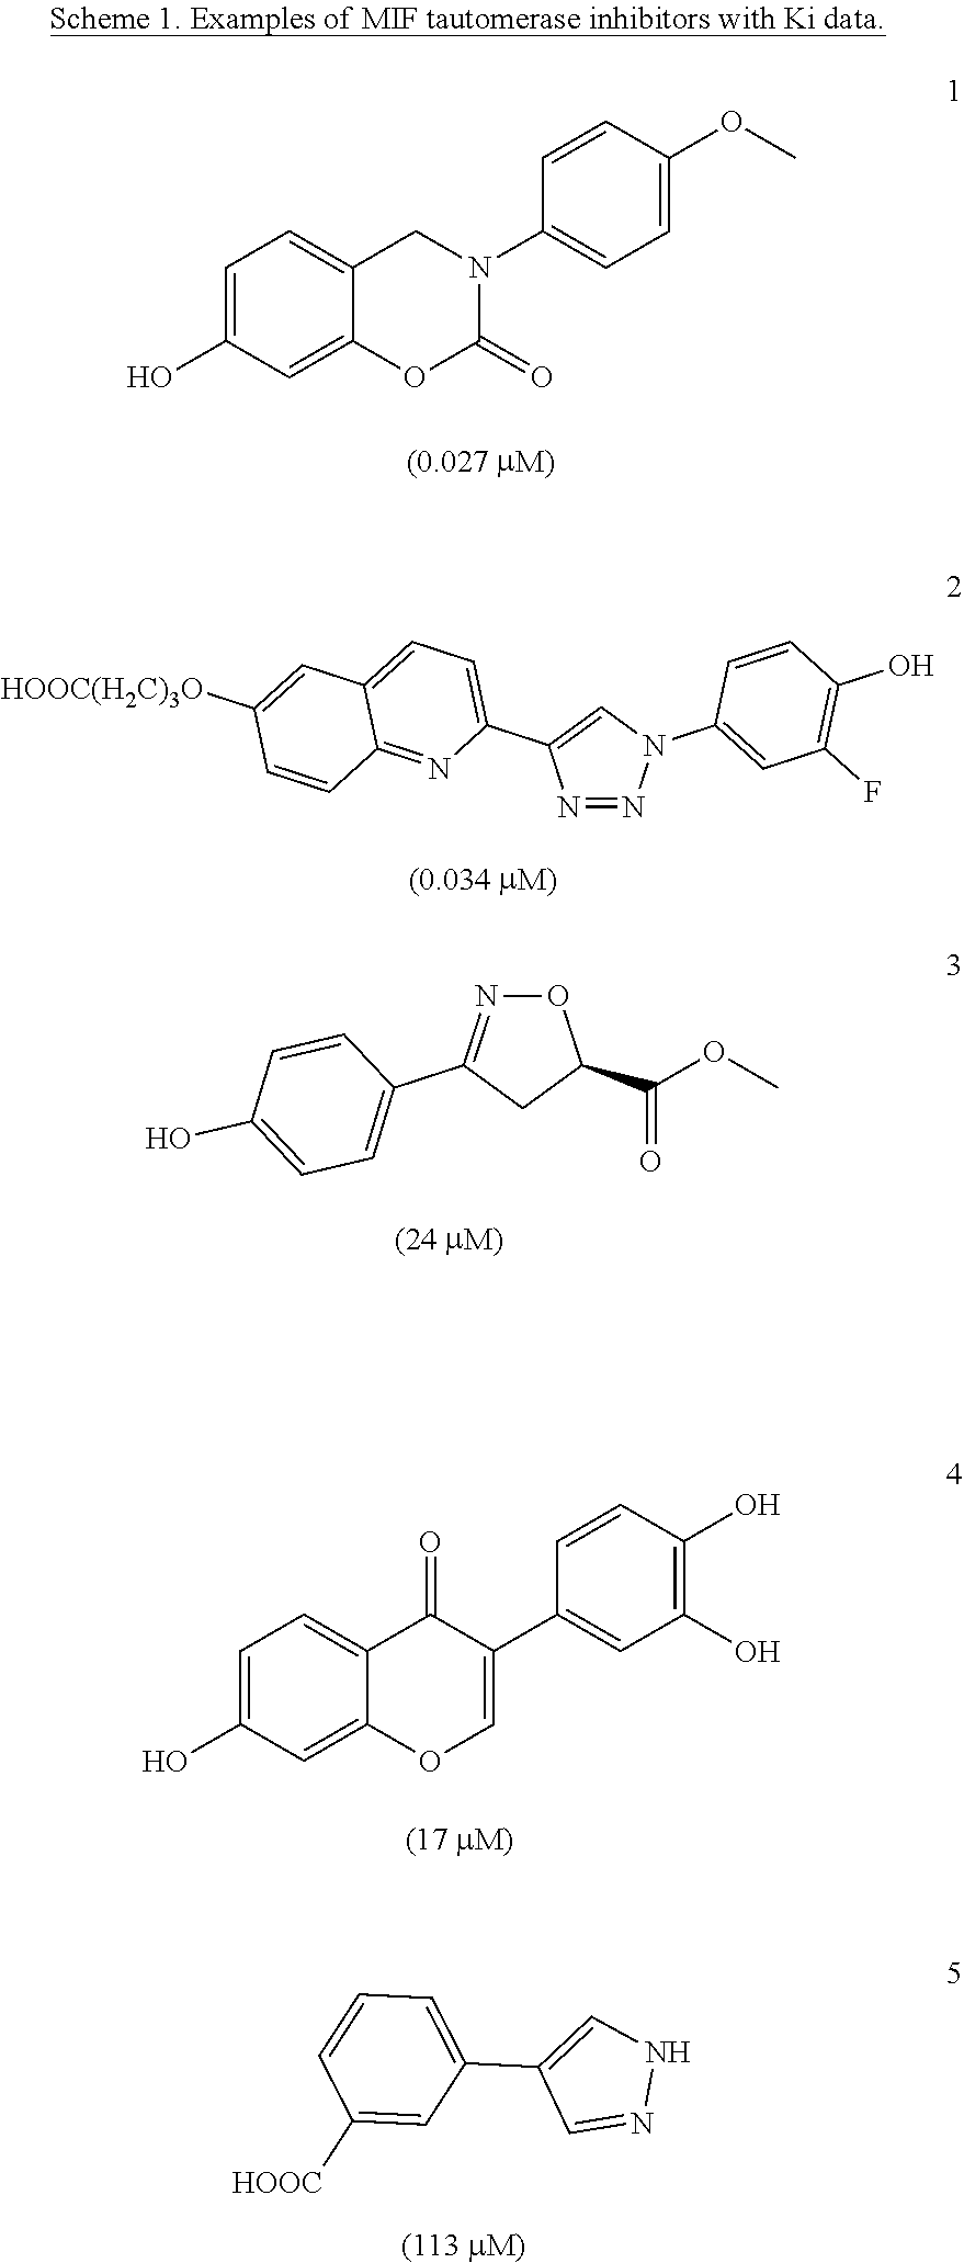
C1=C(O)C=C2C(=C1)CN(C1=CC=C(OC)C=C1)C(=O)O2.N1=NN(C2=CC(F)=C(O)C=C2)C=C1C1=CC=C2C(=N1)C=CC([HOOC(H2C)3O])=C2.O1N=C(C2=CC=C(O)C=C2)CC1C(=O)OC.C1=C(O)C=C2C(=C1)C(=O)C(C1=CC(O)=C(O)C=C1)=CO2.C1=C(C2=CNN=C2)C=C([HOOC])C=C1
